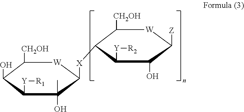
C1([CH2OH])C(O)C([Y][R1])C(C)(O)C([X]C2C([CH2OH])[W]C([Z])C(O)C2[Y][R2])[W]1
